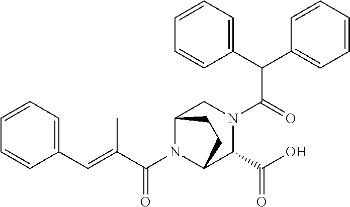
C1=CC=CC=C1C=C(C(N1C2C(C(O)=O)N(C(C(C3=CC=CC=C3)C3=CC=CC=C3)=O)CC1CC2)=O)C
